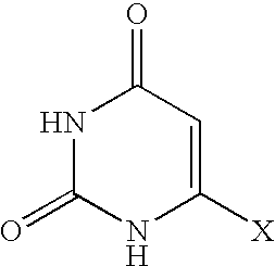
N1C(=O)NC([X])=CC1=O
